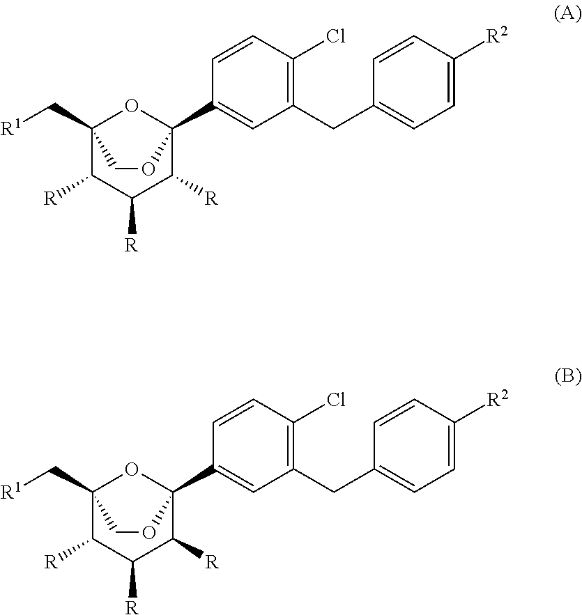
C1=C([R2])C=CC(CC2=C(Cl)C=CC(C34OC(C[R1])(C([R])C([R])C3[R])CO4)=C2)=C1.C1=C([R2])C=CC(CC2=C(Cl)C=CC(C34OC(C[R1])(C([R])C([R])C3[R])CO4)=C2)=C1
